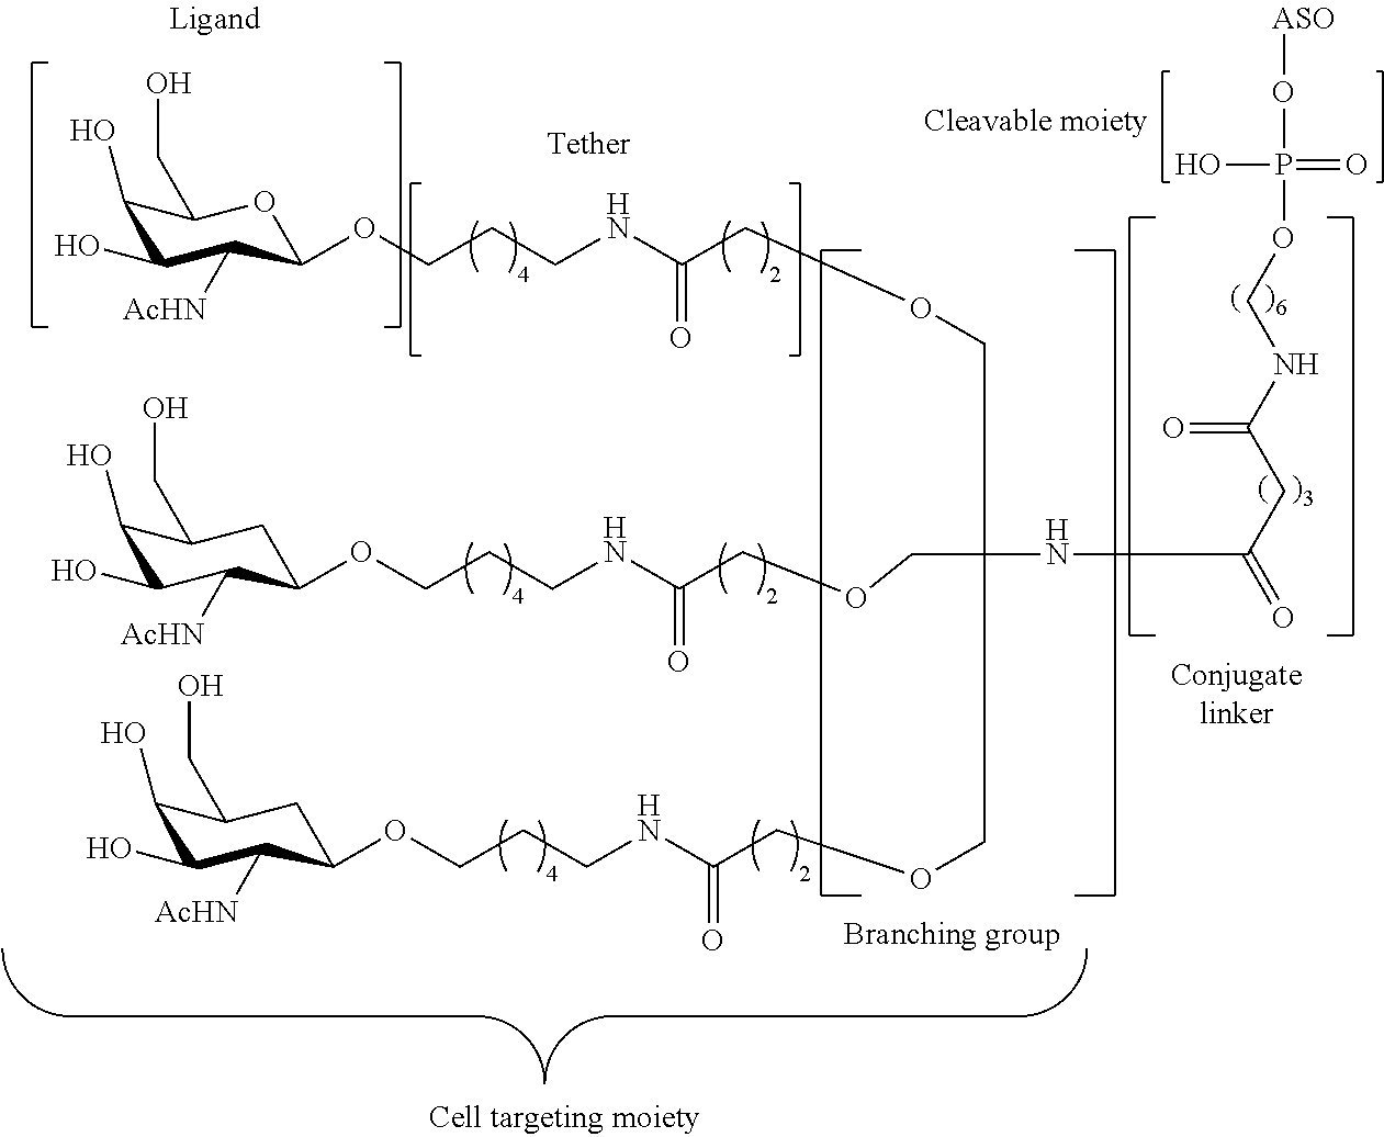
C1(O)C(O)C([AcHN])C(OCCCNC(COCC(COCC(NCCCOC2C([AcHN])C(O)C(O)C(CO)C2)=O)(COCC(NCCCOC2C([AcHN])C(O)C(O)C(CO)C2)=O)NC(=O)CC(NCOP(O[ASO])(=O)O)=O)=O)OC1CO
